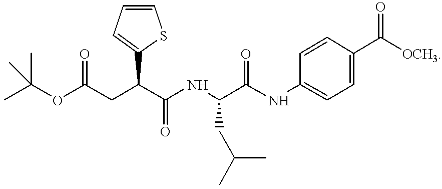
C(OC(CC(C(NC(C(NC1=CC=C(C([OCH3])=O)C=C1)=O)CC(C)C)=O)C1=CC=CS1)=O)(C)(C)C
